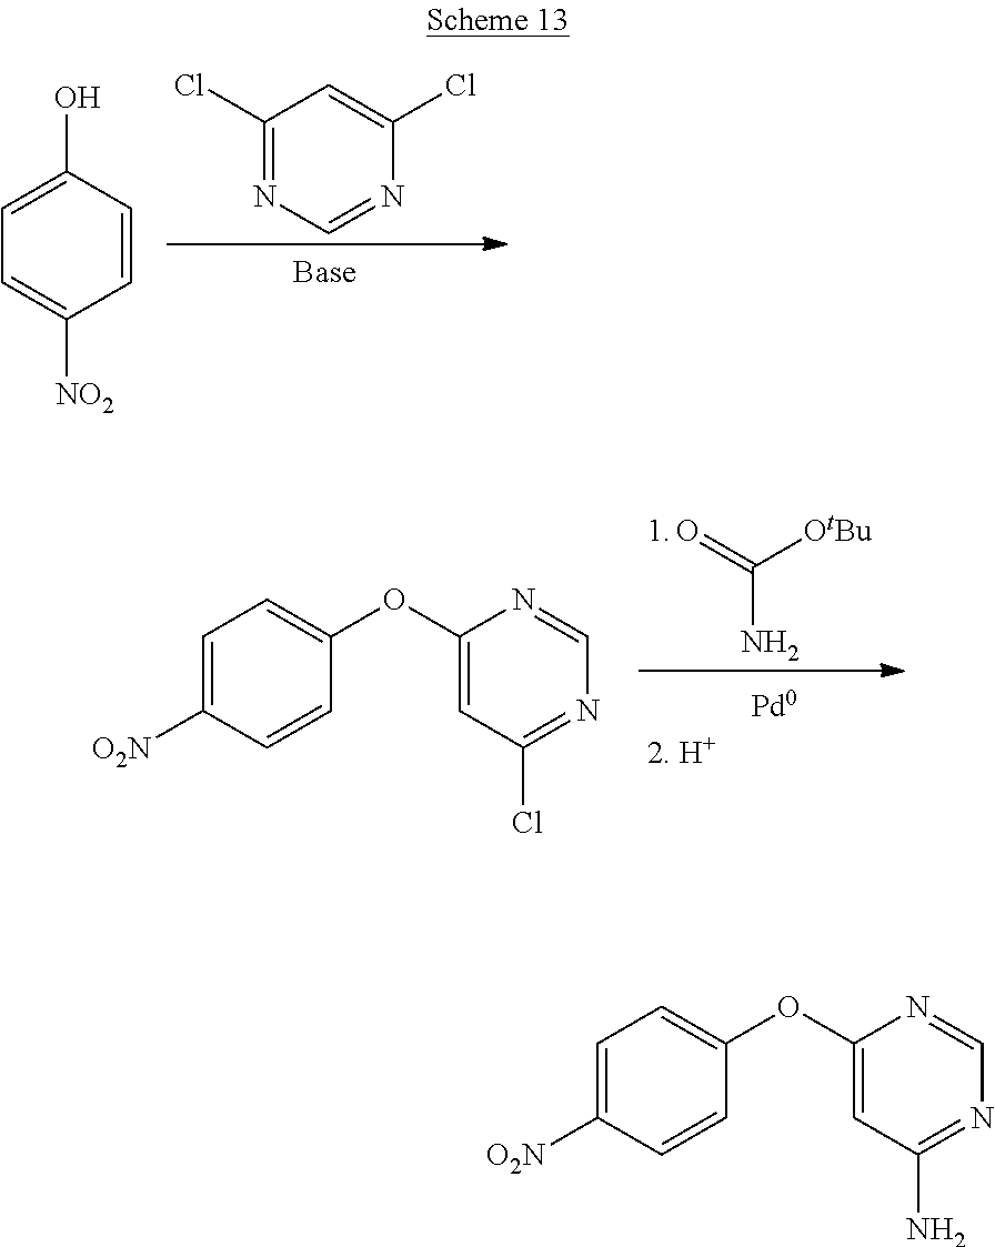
C1(Cl)=NC=NC(Cl)=C1.C1(O)=CC=C([NO2])C=C1.C([OtBu])(N)=O.C1=C([O2N])C=CC(OC2=CC(Cl)=NC=N2)=C1.C1=C([O2N])C=CC(OC2=CC(N)=NC=N2)=C1
